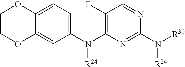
C1(N(C2=C(F)C=NC(N([R30])[R24])=N2)[R24])=CC=C2C(=C1)OCCO2
